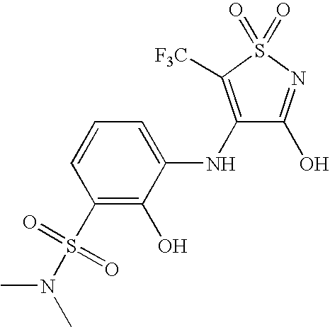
C1(S(N(C)C)(=O)=O)=C(O)C(NC2=C([F3C])S(=O)(=O)N=C2O)=CC=C1
